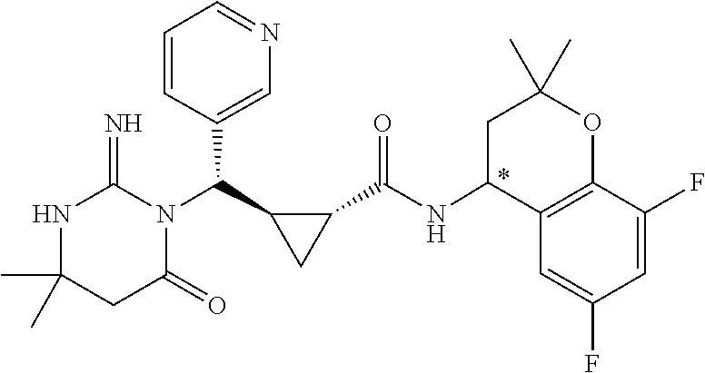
CC1(C)NC(=N)N(C(C2CC2C(NC2C3=C(OC(C)(C)C2)C(F)=CC(F)=C3)=O)C2=CN=CC=C2)C(=O)C1
